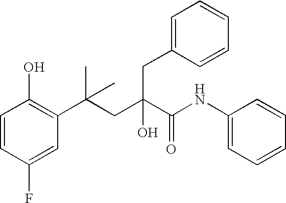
C1=CC(F)=CC(C(CC(C(NC2=CC=CC=C2)=O)(O)CC2=CC=CC=C2)(C)C)=C1O
